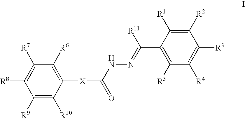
C1([R6])=C([X]C(=O)NN=C([R11])C2=C([R5])C([R4])=C([R3])C([R2])=C2[R1])C([R10])=C([R9])C([R8])=C1[R7]
